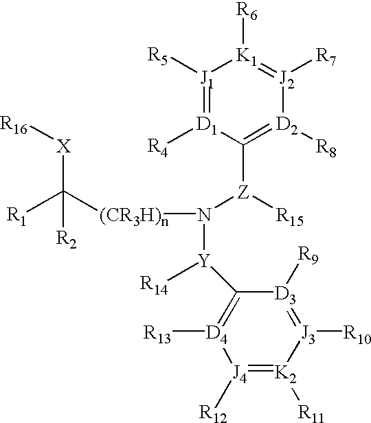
[R16][X]C([R1])([R2])[(CR3H)n]N([Z](C1=[D2]([R8])[J2]([R7])=[K1]([R6])[J1]([R5])=[D1]1[R4])[R15])[Y]([R14])C1=[D4]([R13])[J4]([R12])=[K2]([R11])[J3]([R10])=[D3]1[R9]
